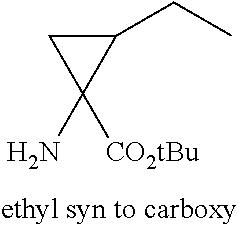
C1(CC)CC1(N)[CO2tBu]
